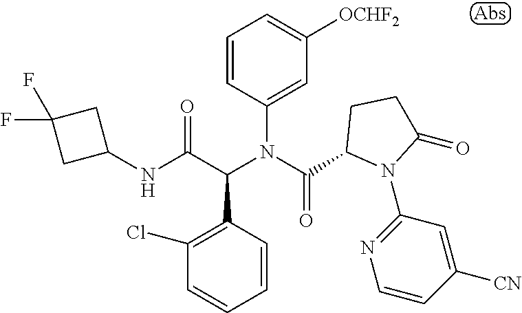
C1=CC(C(C(NC2CC(F)(F)C2)=O)N(C(=O)C2N(C3=NC=CC([CN])=C3)C(=O)CC2)C2=CC([OCHF2])=CC=C2)=C(Cl)C=C1
